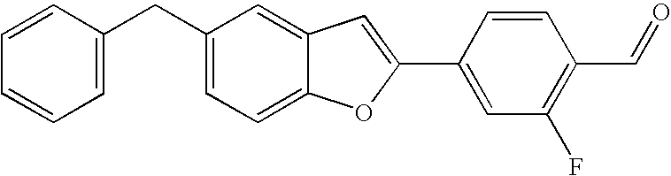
C(C1=CC=C2C(=C1)C=C(C1=CC(F)=C(C=O)C=C1)O2)C1=CC=CC=C1
